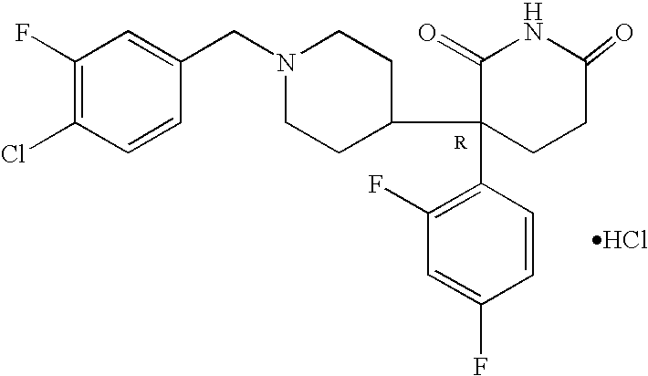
C1(F)=C(Cl)C=CC(CN2CCC(C3(C4=C(F)C=C(F)C=C4)C(=O)NC(=O)CC3)CC2)=C1.Cl
